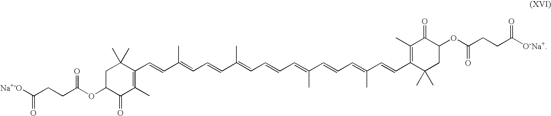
[Na+-O]C(CCC(OC1CC(C)(C)C(C=CC(=CC=CC(=CC=CC=C(C=CC=C(C=CC2=C(C)C(=O)C(OC(CCC([O-Na+])=O)=O)CC2(C)C)C)C)C)C)=C(C)C1=O)=O)=O
